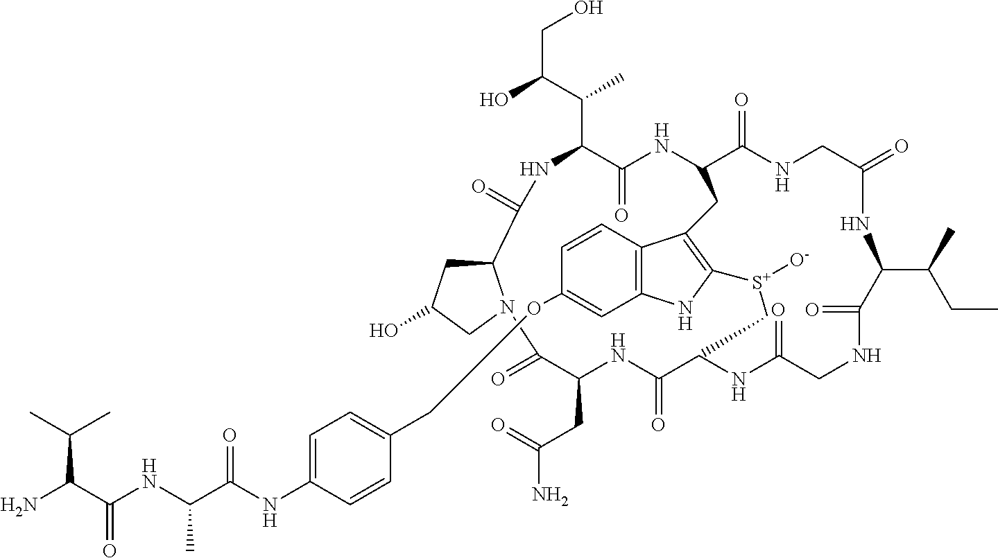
C12CC(O)CN1C(=O)C(CC(=O)N)NC(=O)C1NC(=O)CNC(=O)C(C(CC)C)NC(=O)CNC(=O)C(NC(=O)C(C(C)C(CO)O)NC2=O)CC2=C([S+]([O-])C1)NC1=C2C=CC(OCC2=CC=C(NC(=O)C(C)NC(C(C(C)C)N)=O)C=C2)=C1
